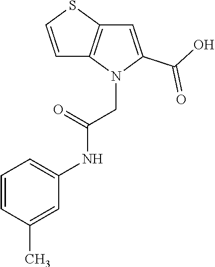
C1=CC(C)=CC(NC(=O)CN2C(C(O)=O)=CC3=C2C=CS3)=C1
